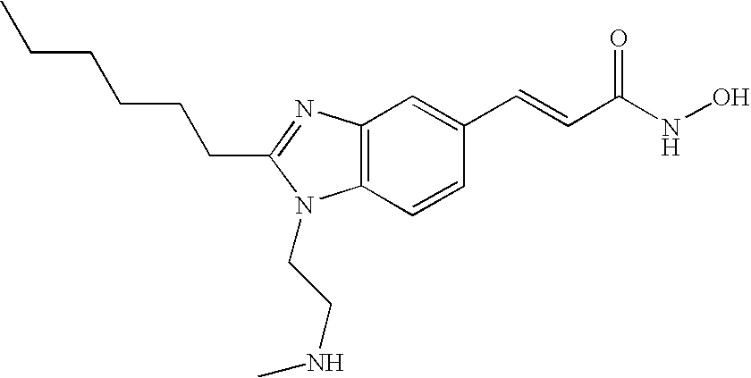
C12=C(C=CC(C=CC(=O)NO)=C1)N(CCNC)C(CCCCCC)=N2
